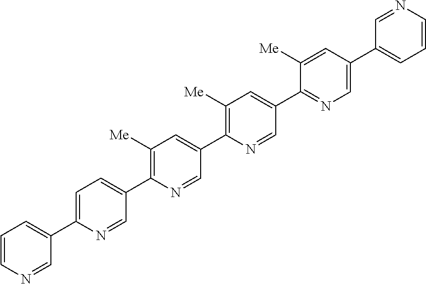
C1=CN=CC(C2=CC=C(C3=C([Me])C=C(C4=C([Me])C=C(C5=NC=C(C6=CC=CN=C6)C=C5[Me])C=N4)C=N3)C=N2)=C1
